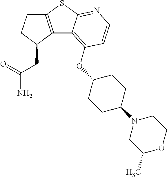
C12=C(C(CC(=O)N)CC1)C1=C(OC3CCC(N4CC(C)OCC4)CC3)C=CN=C1S2
